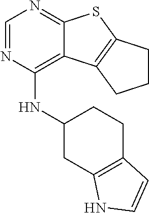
C1=NC(NC2CC3=C(CC2)C=CN3)=C2C(=N1)SC1=C2CCC1
